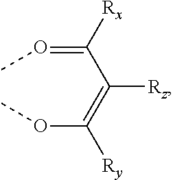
O(C(=C(C(=OC)[Rx])[Rz])[Ry])C
